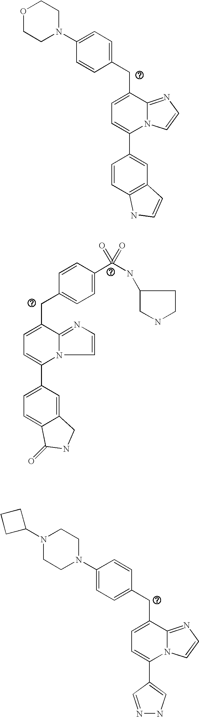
C1(C2=CC=C(CC3=CC=C(N4CCOCC4)C=C3)C3=NC=CN23)=CC2=C(C=C1)NC=C2.C1(C2=CC=C(CC3=CC=C(C(NC4CNCC4)(=O)=O)C=C3)C3=NC=CN23)=CC=C2C(=C1)CNC2=O.C1(C2=CNN=C2)=CC=C(CC2=CC=C(N3CCN(C4CCC4)CC3)C=C2)C2=NC=CN12
